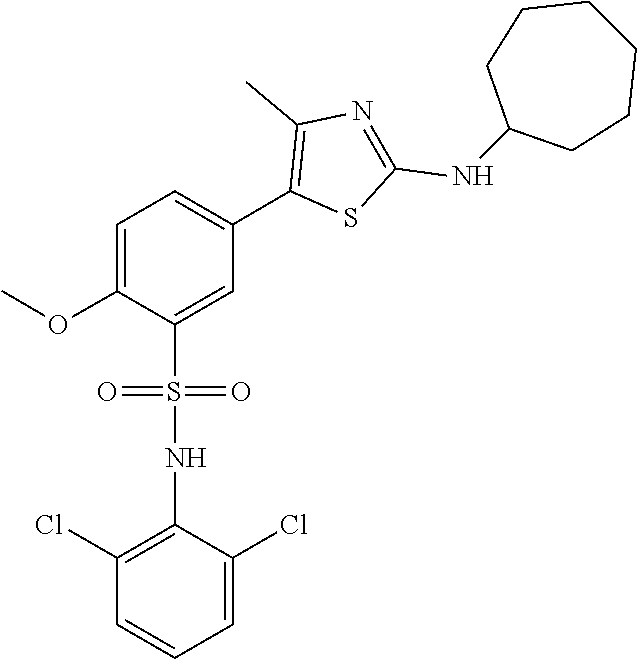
COC1=CC=C(C2=C(C)N=C(NC3CCCCCC3)S2)C=C1S(NC1=C(Cl)C=CC=C1Cl)(=O)=O
